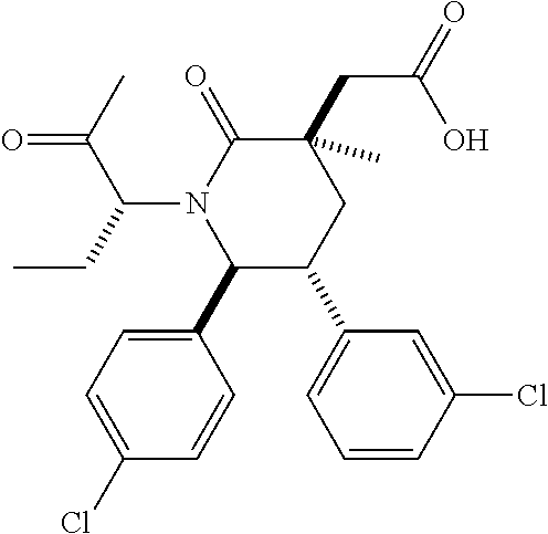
C1(C2=CC=C(Cl)C=C2)C(C2=CC=CC(Cl)=C2)CC(CC(=O)O)(C)C(=O)N1C(CC)C(C)=O
